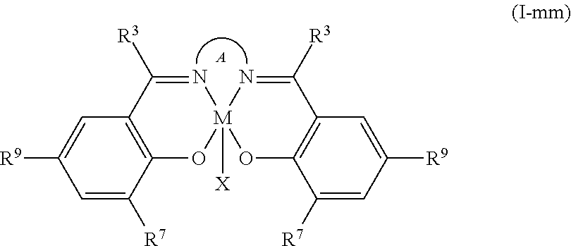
C1=C([R7])C2=C(C=C1[R9])C([R3])=N[M]1([X])(O2)OC2=C(C([R3])=N1)C=C([R9])C=C2[R7].[A]
